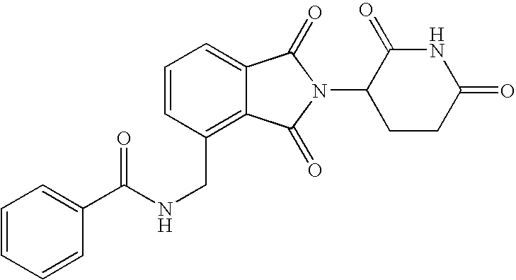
C1=C2C(=C(CNC(C3=CC=CC=C3)=O)C=C1)C(=O)N(C1CCC(=O)NC1=O)C2=O
